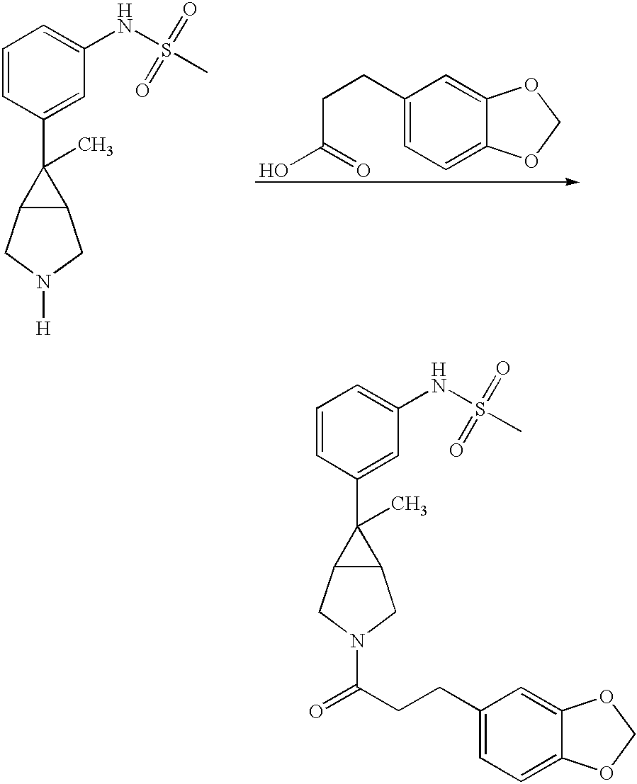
C1=CC(C2(C)C3C2CN([H])C3)=CC(NS(=O)(C)=O)=C1.C1(CCC(O)=O)=CC=C2C(=C1)OCO2.C1=CC(C2(C)C3C2CN(C(=O)CCC2=CC=C4C(=C2)OCO4)C3)=CC(NS(=O)(C)=O)=C1
